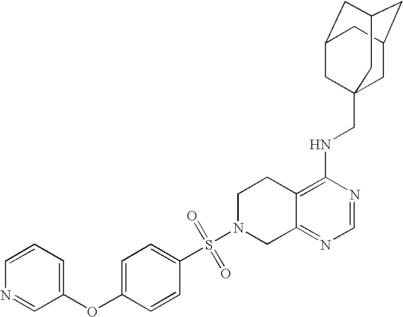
S(N1CC2=NC=NC(NCC34CC5CC(CC(C3)C5)C4)=C2CC1)(=O)(C1=CC=C(OC2=CC=CN=C2)C=C1)=O
